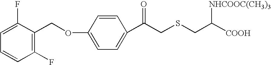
C1(F)=C(COC2=CC=C(C(CSCC([COOH])[NHCOOC(CH3)3])=O)C=C2)C(F)=CC=C1
